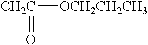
[CH2C](=O)[OCH2CH2CH3]
